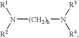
N([(CH2)k]N([R4])[R3])([R2])[R1]
